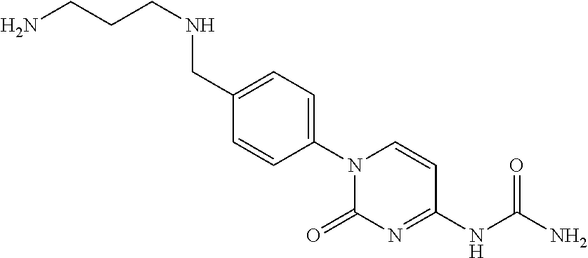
N1(C2=CC=C(CNCCCN)C=C2)C(=O)N=C(NC(N)=O)C=C1
